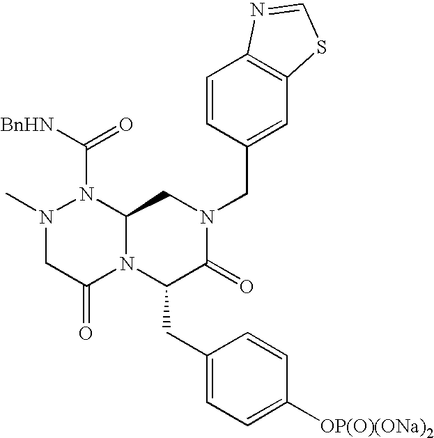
C12=C(C=CC(CN3CC4N(C(CC5=CC=C([OP(O)(ONa)2])C=C5)C3=O)C(=O)CN(C)N4C([BnHN])=O)=C1)N=CS2
